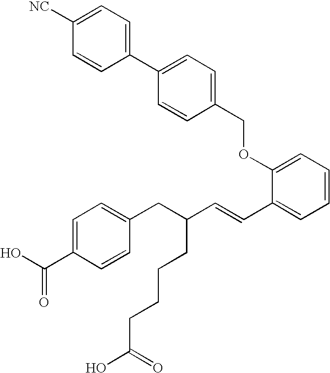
C1([NC])=CC=C(C2=CC=C(COC3=CC=CC=C3C=CC(CC3=CC=C(C(O)=O)C=C3)CCCCC(O)=O)C=C2)C=C1
